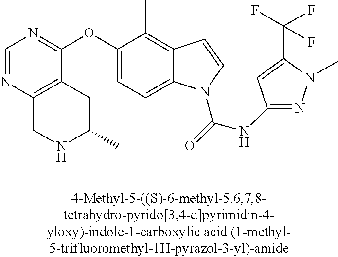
C1(OC2=NC=NC3=C2CC(C)NC3)=CC=C2C(=C1C)C=CN2C(=O)NC1=NN(C)C(C(F)(F)F)=C1
